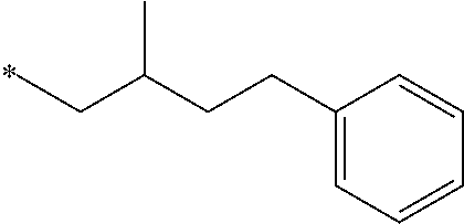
CCC(CCC1=CC=CC=C1)C
